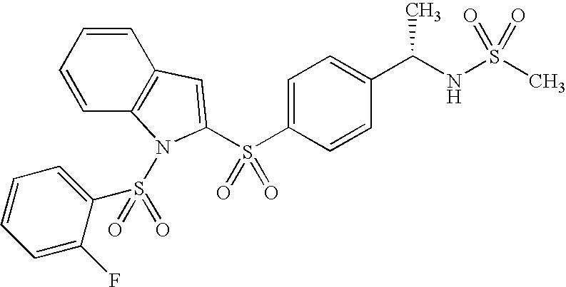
C1=C(S(=O)(C2=CC3=C(N2S(=O)(C2=CC=CC=C2F)=O)C=CC=C3)=O)C=CC(C(NS(C)(=O)=O)C)=C1
